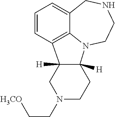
C1=CC2=C3C(=C1)CNCCN3C1([H])C2([H])CN(CC[H3CO])CC1
